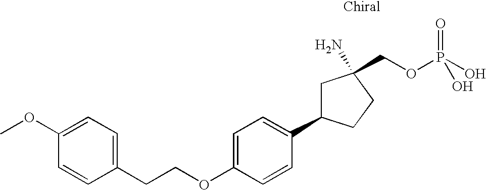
C1=C(OCCC2=CC=C(OC)C=C2)C=CC(C2CC(N)(COP(O)(=O)O)CC2)=C1
